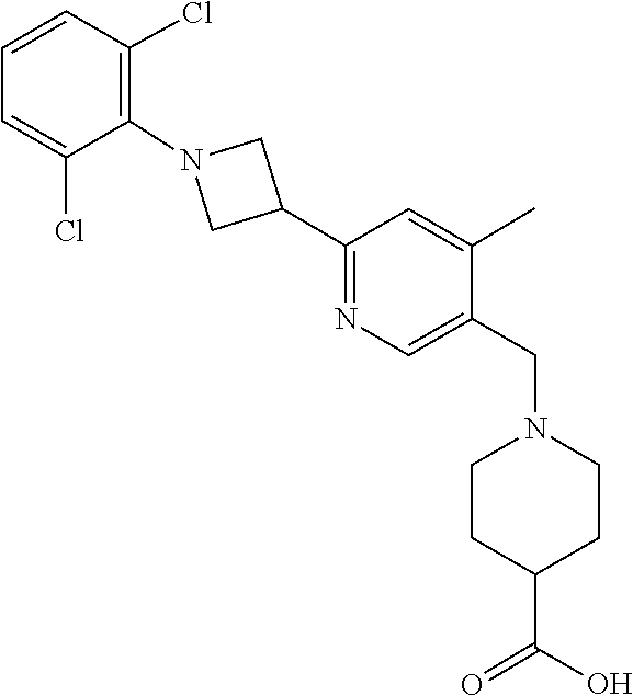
C1=C(C)C(CN2CCC(C(=O)O)CC2)=CN=C1C1CN(C2=C(Cl)C=CC=C2Cl)C1
